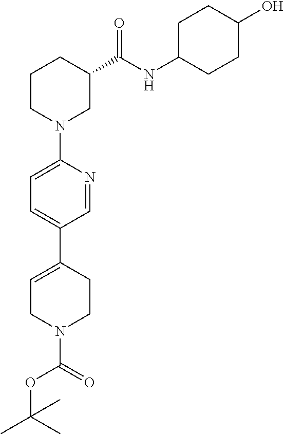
C1=NC(N2CC(C(NC3CCC(O)CC3)=O)CCC2)=CC=C1C1=CCN(C(=O)OC(C)(C)C)CC1
